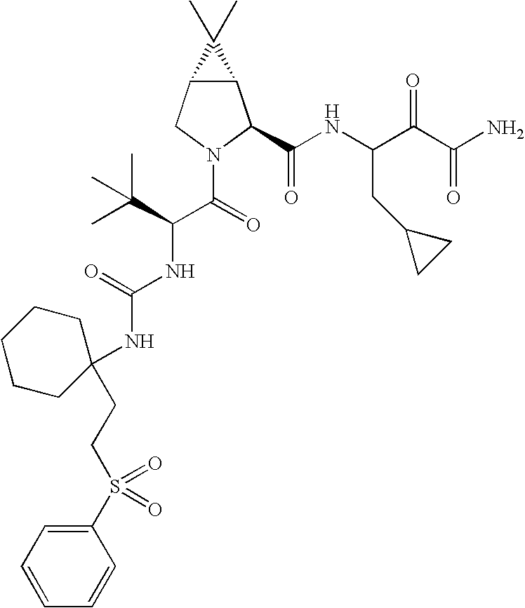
C12C(CN(C(=O)C(C(C)(C)C)NC(NC3(CCS(C4=CC=CC=C4)(=O)=O)CCCCC3)=O)C1C(NC(C(C(N)=O)=O)CC1CC1)=O)C2(C)C
